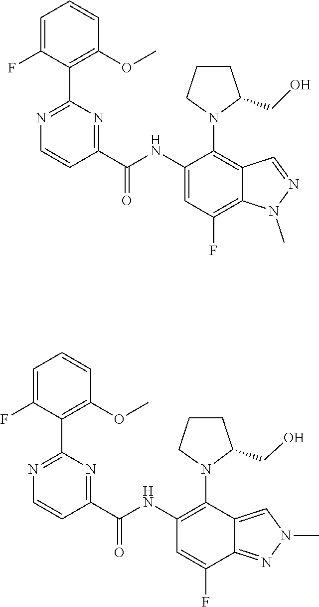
C1=C(F)C(C2=NC=CC(C(NC3=C(N4C(CO)CCC4)C4=CN(C)N=C4C(F)=C3)=O)=N2)=C(OC)C=C1.C1=C(F)C(C2=NC=CC(C(NC3=CC(F)=C4C(=C3N3C(CO)CCC3)C=NN4C)=O)=N2)=C(OC)C=C1
